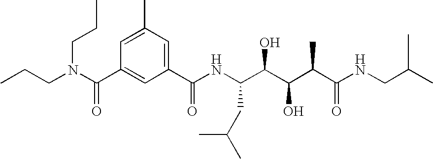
CCCN(C(C1=CC(C(NC(C(C(C(C(NCC(C)C)=O)C)O)O)CC(C)C)=O)=CC(C)=C1)=O)CCC
